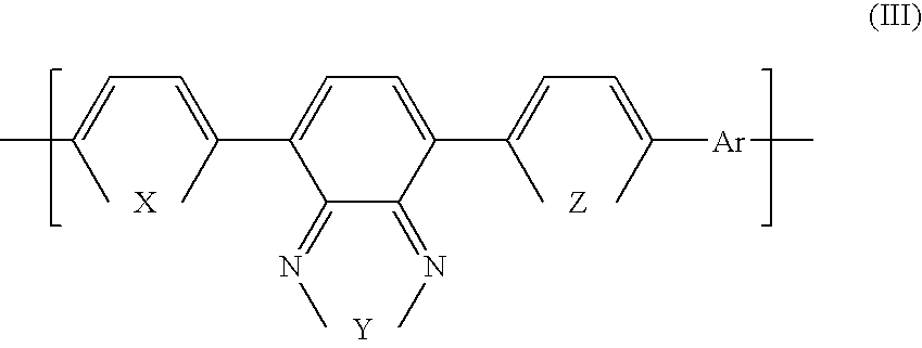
C(=C(C)C)C=C(C)C1=CC=C(C(C)=CC=C(C)[Ar]C)C(=NC)C1=NC.[Y]
